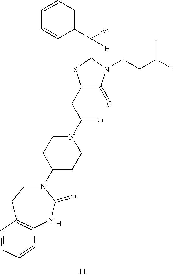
C1(CC(N2CCC(N3CCC4=C(NC3=O)C=CC=C4)CC2)=O)C(=O)N(CCC(C)C)C(C(C2=CC=CC=C2)(C)[H])S1.[H]
